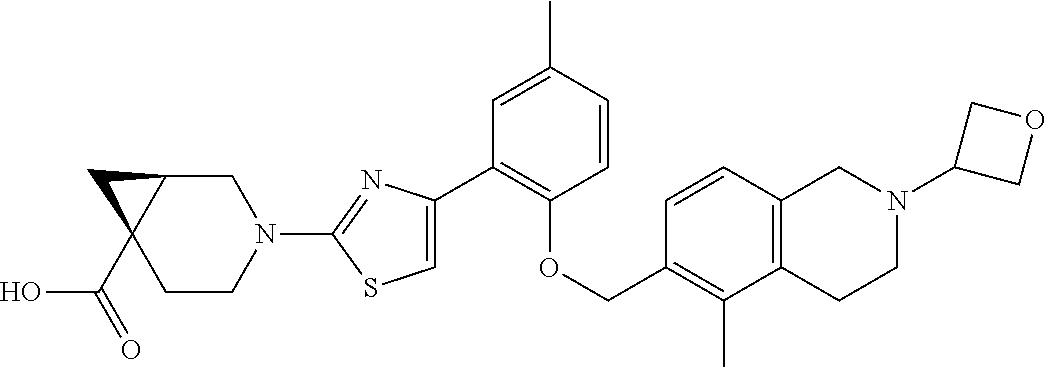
C1(C2=CSC(N3CC4C(C(=O)O)(CC3)C4)=N2)=C(OCC2=C(C)C3=C(C=C2)CN(C2COC2)CC3)C=CC(C)=C1
